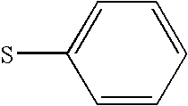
C1=CC=CC=C1S
